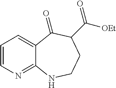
C1=CN=C2C(=C1)C(=O)C(C([OEt])=O)CCN2
